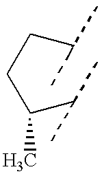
C(CC(C)C)C(C(C)C)C
